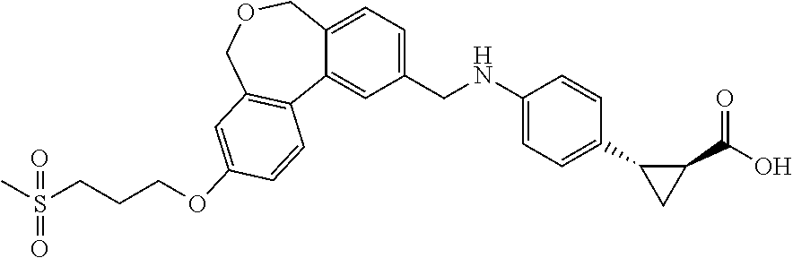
C(CCS(C)(=O)=O)OC1=CC2=C(C3=CC(CNC4=CC=C(C5CC5C(O)=O)C=C4)=CC=C3COC2)C=C1
